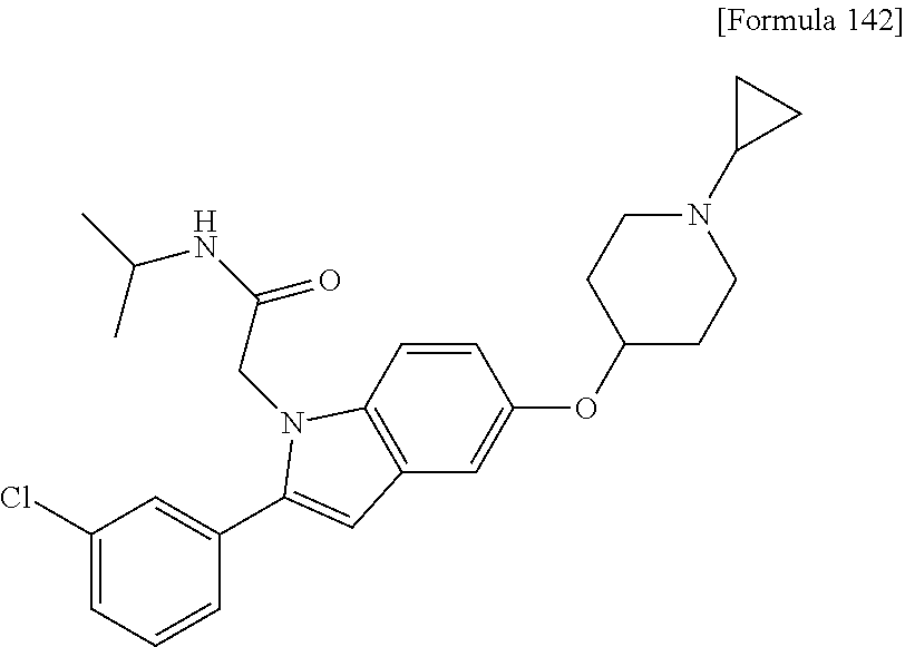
C1(Cl)=CC=CC(C2=CC3=C(C=CC(OC4CCN(C5CC5)CC4)=C3)N2CC(=O)NC(C)C)=C1
